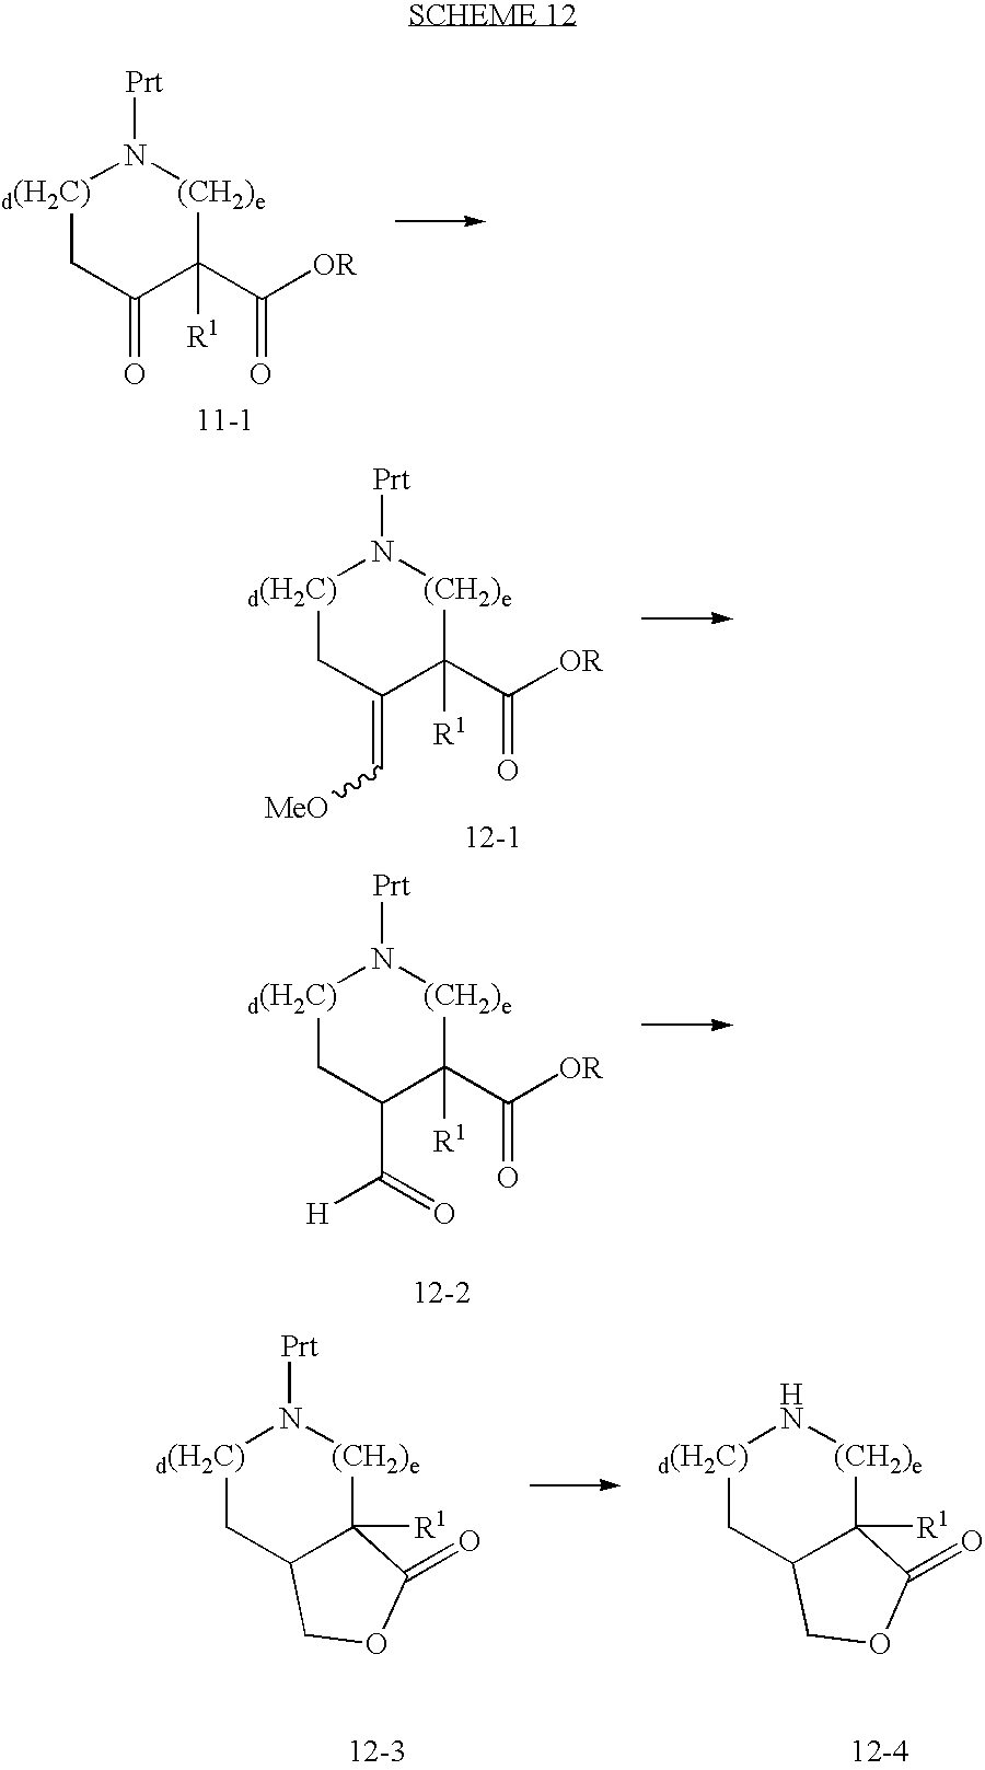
[d(H2C)]1CC(=O)C([R1])(C([OR])=O)[(CH2)e]N1[Prt].[d(H2C)]1CC(=C[MeO])C([R1])(C([OR])=O)[(CH2)e]N1[Prt].[d(H2C)]1CC(C([H])=O)C([R1])(C([OR])=O)[(CH2)e]N1[Prt].[d(H2C)]1CC2C([R1])([(CH2)e]N1[Prt])C(=O)OC2.[d(H2C)]1CC2C([R1])([(CH2)e]N1)C(=O)OC2
